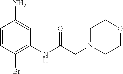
C1=CC(Br)=C(NC(CN2CCOCC2)=O)C=C1N
